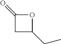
C1(=O)CC(CC)O1
